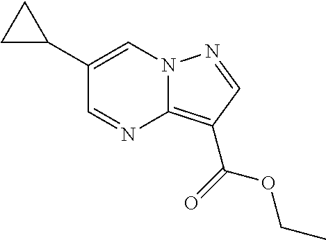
C1(C2CC2)=CN2C(=C(C(=O)OCC)C=N2)N=C1
